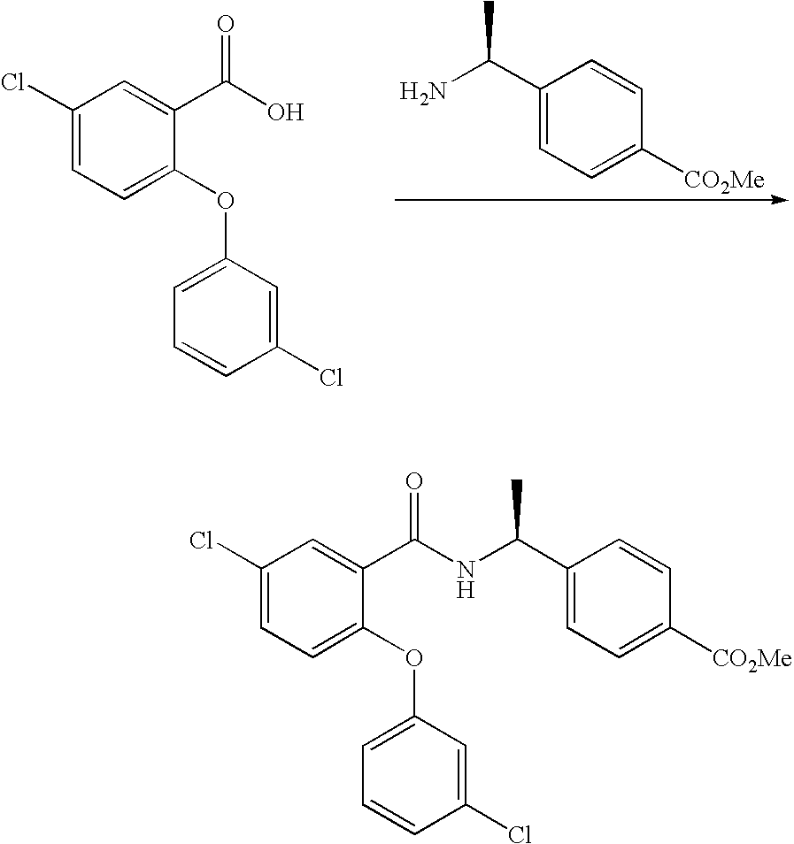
C1(C(N)C)=CC=C([CO2Me])C=C1.C1(Cl)=CC=C(OC2=CC=CC(Cl)=C2)C(C(O)=O)=C1.C1(Cl)=CC=C(OC2=CC=CC(Cl)=C2)C(C(NC(C2=CC=C([CO2Me])C=C2)C)=O)=C1
